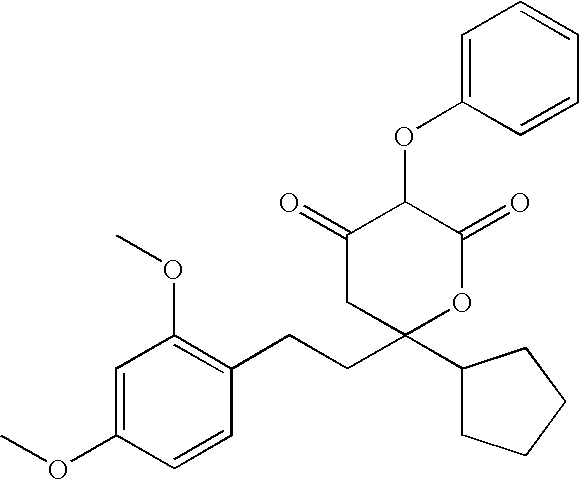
C1=C(OC)C=CC(CCC2(C3CCCC3)OC(=O)C(OC3=CC=CC=C3)C(=O)C2)=C1OC
